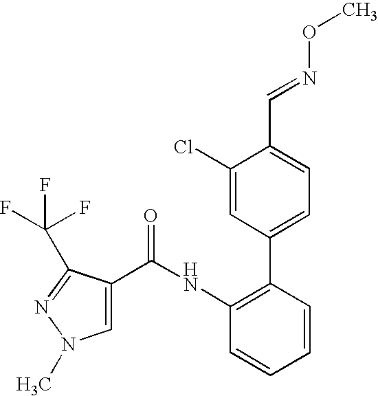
C1(C(NC2=C(C3=CC=C(C=NOC)C(Cl)=C3)C=CC=C2)=O)=CN(C)N=C1C(F)(F)F
